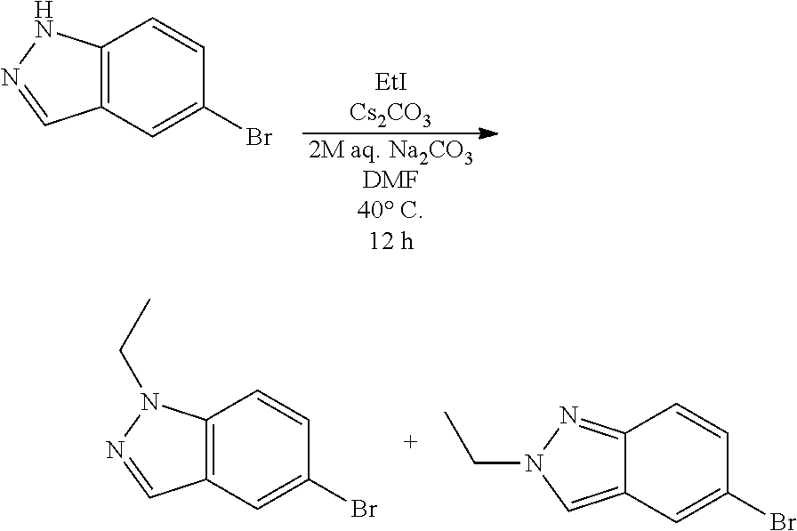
C12=C(C=C(Br)C=C1)C=NN2.[EtICs2CO3].[2M aq. Na2CO3DMF40 C.12 h].C12=C(C=C(Br)C=C1)C=NN2CC.C12=NN(CC)C=C1C=C(Br)C=C2
